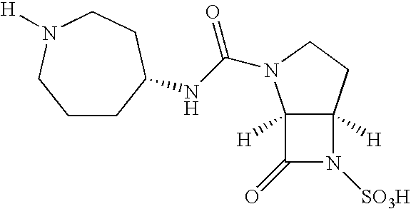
C12([H])C([H])(CCN1C(NC1CCCN([H])CC1)=O)N([SO3H])C2=O
